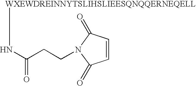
[WXEWDREINNYTSLIHSLIEESQNQQERNEQELL]NC(CCN1C(=O)C=CC1=O)=O
